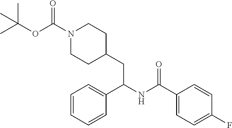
C1=CC(F)=CC=C1C(NC(C1=CC=CC=C1)CC1CCN(C(=O)OC(C)(C)C)CC1)=O
